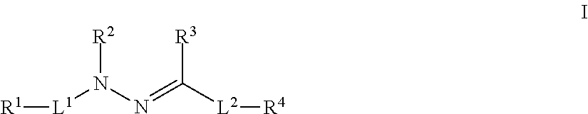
[L1]([R1])N(N=C([L2][R4])[R3])[R2]
